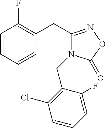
C1=CC=CC(CC2=NOC(=O)N2CC2=C(Cl)C=CC=C2F)=C1F
